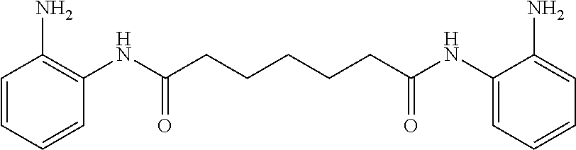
N(C(CCCCCC(NC1=CC=CC=C1N)=O)=O)C1=C(N)C=CC=C1
